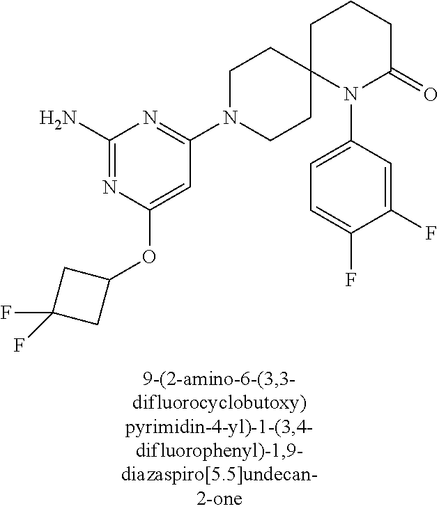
C1(N)=NC(OC2CC(F)(F)C2)=CC(N2CCC3(CC2)N(C2=CC=C(F)C(F)=C2)C(=O)CCC3)=N1
